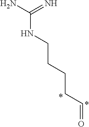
NC(=N)NCCCCC=O
